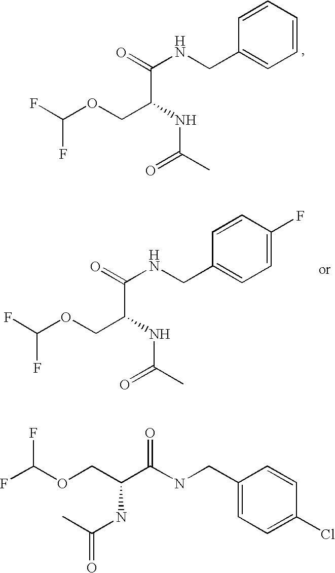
FC(OCC(NC(C)=O)C(=O)NCC1=CC=CC=C1)F.FC(OCC(NC(C)=O)C(=O)NCC1=CC=C(F)C=C1)F.C1=C(CNC(C(COC(F)F)NC(C)=O)=O)C=CC(Cl)=C1
